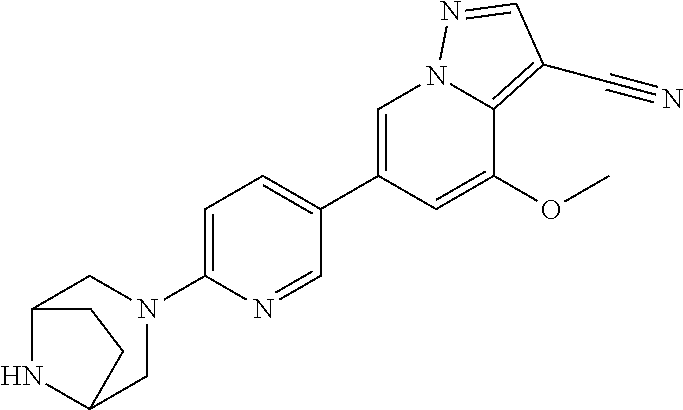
C1=C(C2=CC=C(N3CC4NC(C3)CC4)N=C2)C=C(OC)C2=C(C#N)C=NN12
